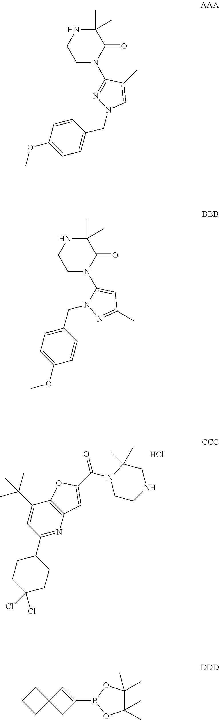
C1(C)(C)NCCN(C2=CC(C)=NN2CC2=CC=C(OC)C=C2)C1=O.C1(C(C)(C)C)=CC(C2CCC(Cl)(Cl)CC2)=NC2=C1OC(C(N1CCNCC1(C)C)=O)=C2.Cl.C1(C)(C)NCCN(C2=NN(CC3=CC=C(OC)C=C3)C=C2C)C1=O.C1CCC12CC(B1OC(C)(C)C(C)(C)O1)=C2
